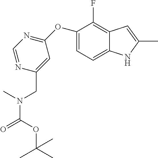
C1(OC2=NC=NC(CN(C(OC(C)(C)C)=O)C)=C2)=CC=C2C(=C1F)C=C(C)N2
